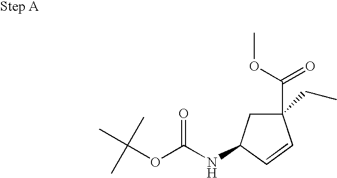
C1(C(=O)OC)(CC)CC(NC(=O)OC(C)(C)C)C=C1
